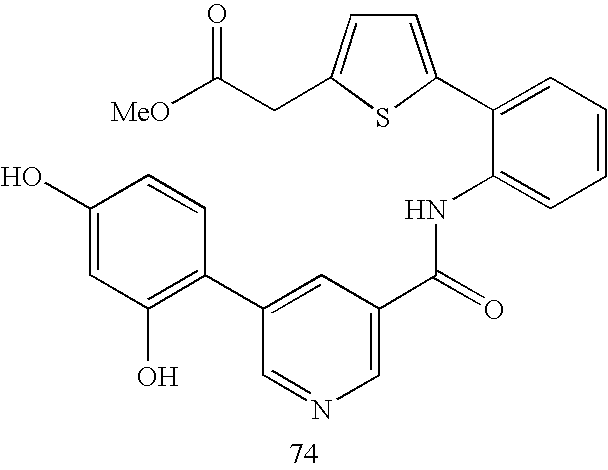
C1=CC=C(C2=CC=C(CC([MeO])=O)S2)C(NC(C2=CN=CC(C3=C(O)C=C(O)C=C3)=C2)=O)=C1
